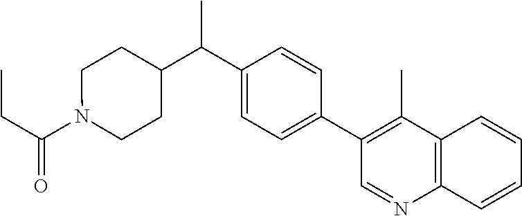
C(C(N1CCC(C(C2=CC=C(C3=C(C)C4=C(N=C3)C=CC=C4)C=C2)C)CC1)=O)C
